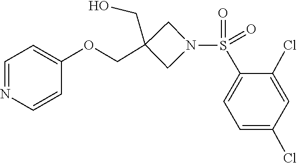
S(=O)(=O)(C1=CC=C(Cl)C=C1Cl)N1CC(COC2=CC=NC=C2)(CO)C1
